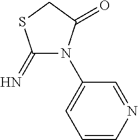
C1=CN=CC(N2C(=N)SCC2=O)=C1
